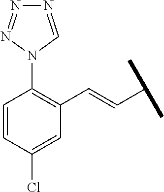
C1=CC(Cl)=CC(C=CC(C)C)=C1N1C=NN=N1
